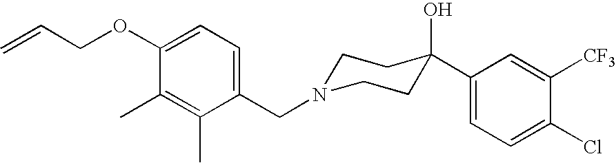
C1(CN2CCC(O)(C3=CC=C(Cl)C([CF3])=C3)CC2)=CC=C(OCC=C)C(C)=C1C
